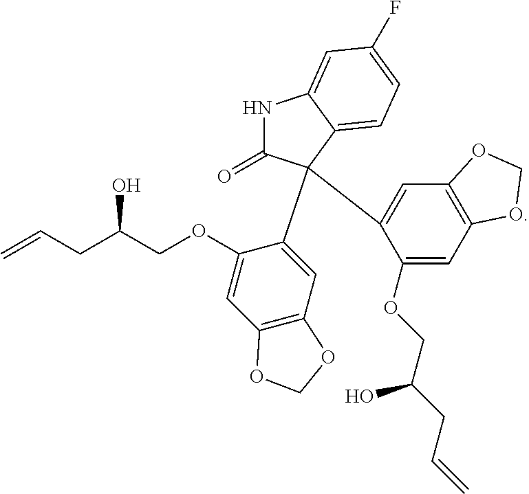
C1(OCC(CC=C)O)=CC2=C(C=C1C1(C3=CC4=C(C=C3OCC(CC=C)O)OCO4)C(=O)NC3=CC(F)=CC=C31)OCO2
